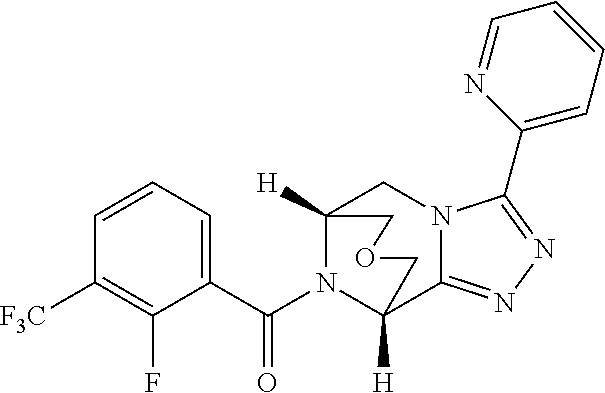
C12([H])N(C(C3=CC=CC([F3C])=C3F)=O)C([H])(C3=NN=C(C4=CC=CC=N4)N3C1)COC2
